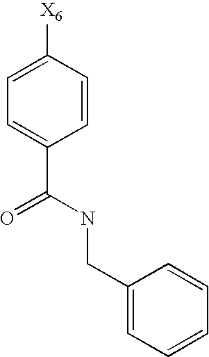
C1=CC([X6])=CC=C1C(NCC1=CC=CC=C1)=O
